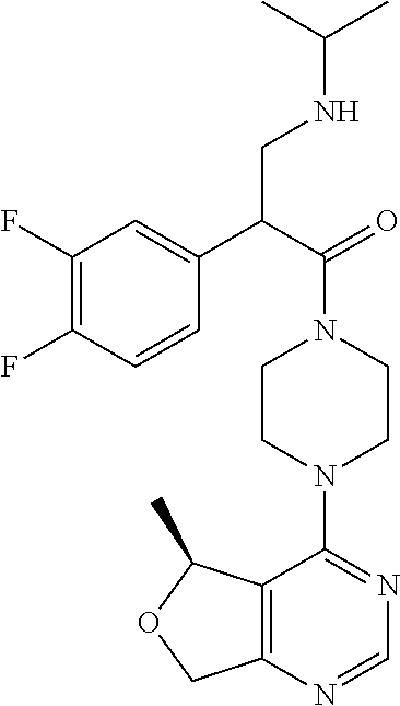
C12=C(N=CN=C1N1CCN(C(C(C3=CC(F)=C(F)C=C3)CNC(C)C)=O)CC1)COC2C
